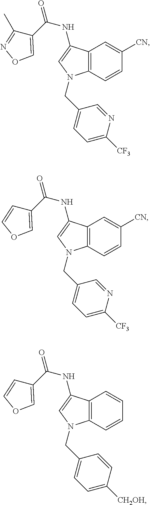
C12=C(C=CC([CN])=C1)N(CC1=CC=C([CF3])N=C1)C=C2NC(C1=CON=C1C)=O.C12=C(C=CC([CN])=C1)N(CC1=CC=C([CF3])N=C1)C=C2NC(C1=COC=C1)=O.C12=C(C=CC=C1)N(CC1=CC=C([CH2OH])C=C1)C=C2NC(C1=COC=C1)=O
